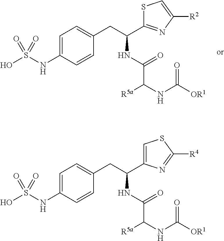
C1=C(NS(O)(=O)=O)C=CC(CC(NC(=O)C(NC([OR1])=O)[R5a])C2=CSC([R4])=N2)=C1.C1=C(NS(O)(=O)=O)C=CC(CC(NC(=O)C(NC([OR1])=O)[R5a])C2=NC([R2])=CS2)=C1
